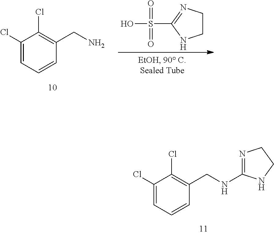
C1(Cl)=CC=CC(CN)=C1Cl.C1CN=C(S(=O)(=O)O)N1.C1(Cl)=CC=CC(CNC2=NCCN2)=C1Cl
